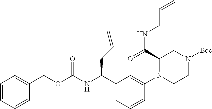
N(C(C1=CC=CC(N2C(C(=O)NCC=C)CN([Boc])CC2)=C1)CC=C)C(OCC1=CC=CC=C1)=O
